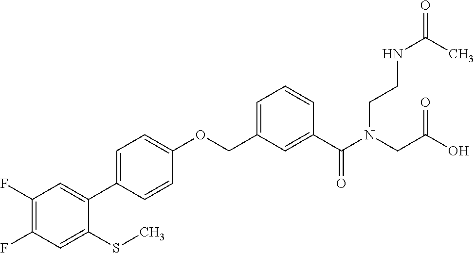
C1(F)=C(F)C=C(SC)C(C2=CC=C(OCC3=CC=CC(C(N(CCNC(=O)C)CC(O)=O)=O)=C3)C=C2)=C1
